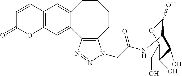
C12=C(C=C3C(=C1)CCCCC1=C3N=NN1CC(NC1C(O)OC(CO)C(O)C1O)=O)OC(=O)C=C2
